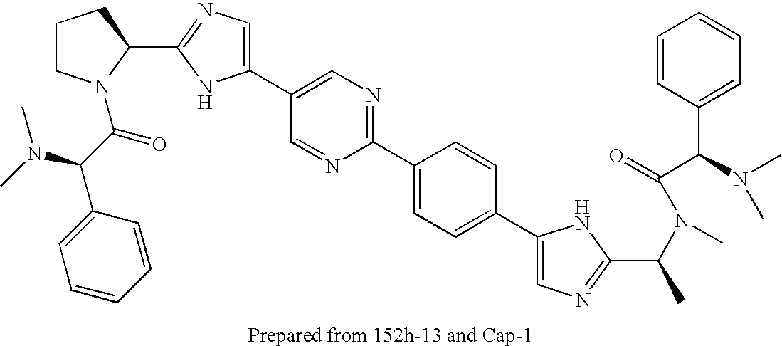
C1(C2=CN=C(C3=CC=C(C4=CN=C(C(C)N(C(=O)C(C5=CC=CC=C5)N(C)C)C)N4)C=C3)N=C2)=CN=C(C2N(C(C(N(C)C)C3=CC=CC=C3)=O)CCC2)N1
